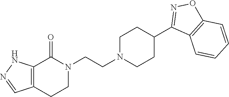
C12=C(CCN(CCN3CCC(C4=NOC5=C4C=CC=C5)CC3)C1=O)C=NN2
